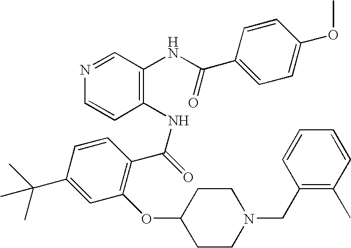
N1=CC(NC(C2=CC=C(OC)C=C2)=O)=C(NC(=O)C2=C(OC3CCN(CC4=C(C)C=CC=C4)CC3)C=C(C(C)(C)C)C=C2)C=C1
